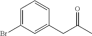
C1=C(Br)C=C(CC(C)=O)C=C1
